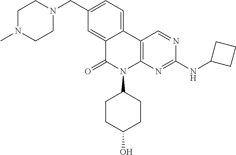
C1(CN2CCN(C)CC2)=CC=C2C(=C1)C(=O)N(C1CCC(O)CC1)C1=C2C=NC(NC2CCC2)=N1
